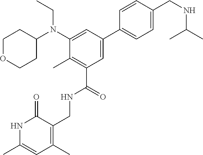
CCN(C1CCOCC1)C1=CC(C2=CC=C(CNC(C)C)C=C2)=CC(C(NCC2=C(C)C=C(C)NC2=O)=O)=C1C
